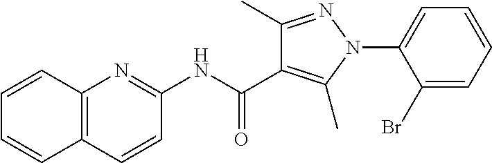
C1(NC(=O)C2=C(C)N(C3=CC=CC=C3Br)N=C2C)=NC2=C(C=C1)C=CC=C2
